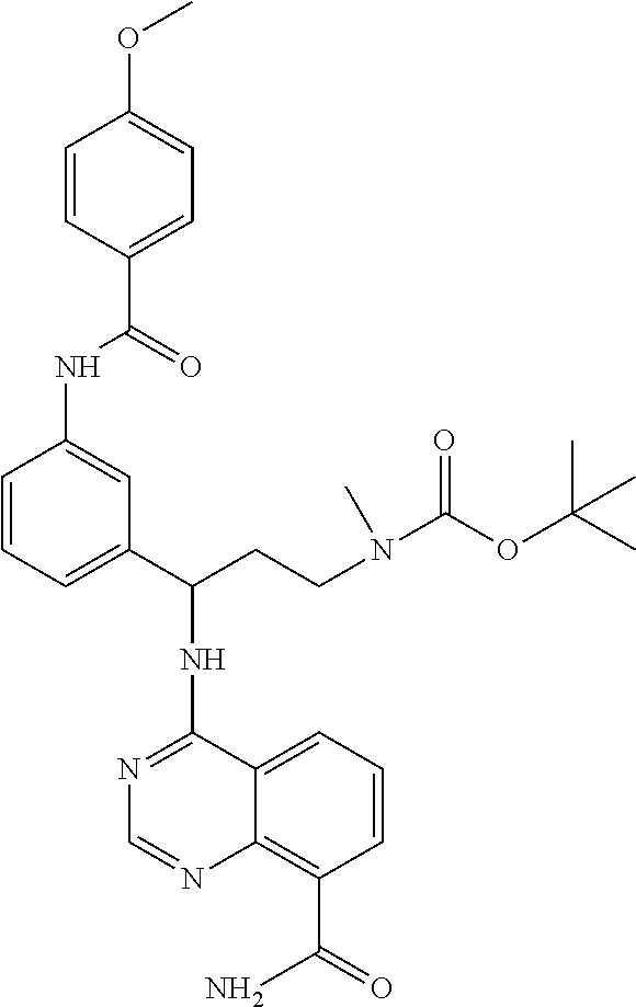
N1=C(NC(C2=CC=CC(NC(C3=CC=C(OC)C=C3)=O)=C2)CCN(C)C(OC(C)(C)C)=O)C2=CC=CC(C(=O)N)=C2N=C1
